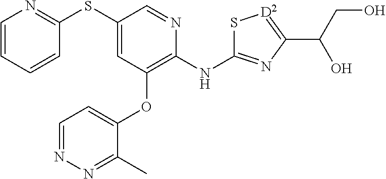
C1=CC=CC(SC2=CC(OC3=CC=NN=C3C)=C(NC3=NC(C(CO)O)=[D2]S3)N=C2)=N1
